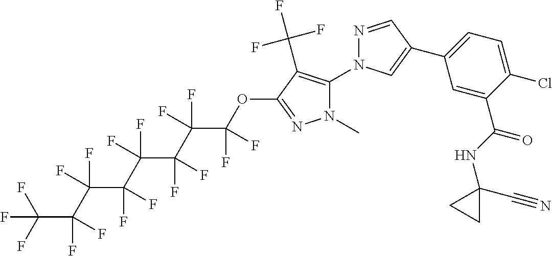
C1(C2=CC=C(Cl)C(C(NC3(C#N)CC3)=O)=C2)=CN(C2=C(C(F)(F)F)C(OC(C(C(C(C(C(F)(C(C(F)(F)F)(F)F)F)(F)F)(F)F)(F)F)(F)F)(F)F)=NN2C)N=C1
